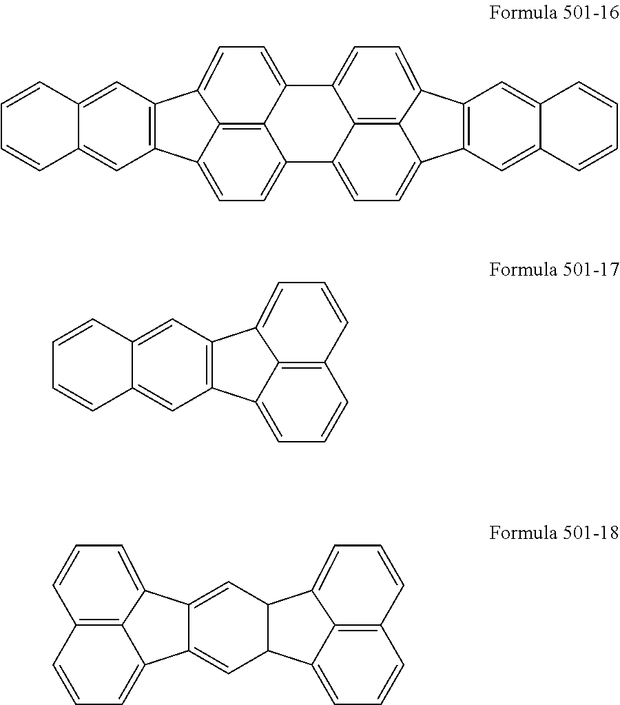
C1=CC2=C3C(=C1)C1=CC4C(C=C1C3=CC=C2)C1=CC=CC2=C1C4=CC=C2.C1=CC2=C3C(=C1)C1=C(C3=CC=C2)C=C2C(=C1)C=CC=C2.C1=C2C3=C4C(=C1)C1=C(C4=CC=C3C3=CC=C4C5=C3C2=CC=C5C2=C4C=C3C(=C2)C=CC=C3)C=C2C(=C1)C=CC=C2
